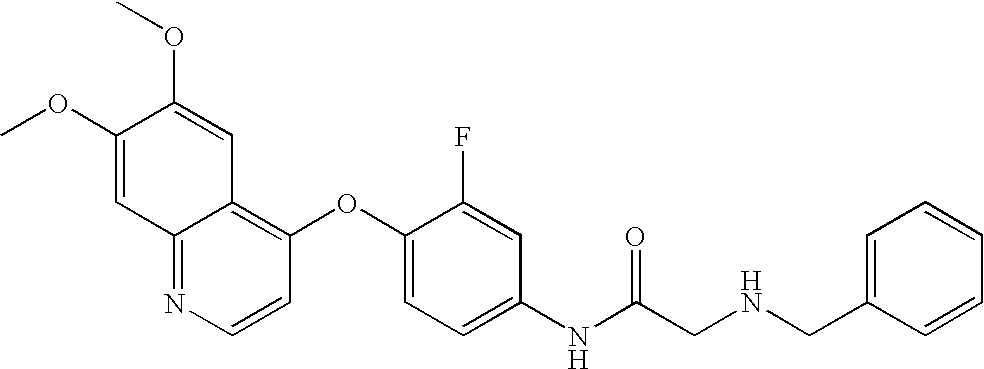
C1(OC)=CC2=NC=CC(OC3=CC=C(NC(CNCC4=CC=CC=C4)=O)C=C3F)=C2C=C1OC
